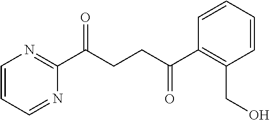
C1(C(CCC(C2=C(CO)C=CC=C2)=O)=O)=NC=CC=N1
